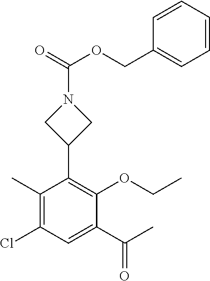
C1(C)=C(Cl)C=C(C(C)=O)C(OCC)=C1C1CN(C(=O)OCC2=CC=CC=C2)C1
